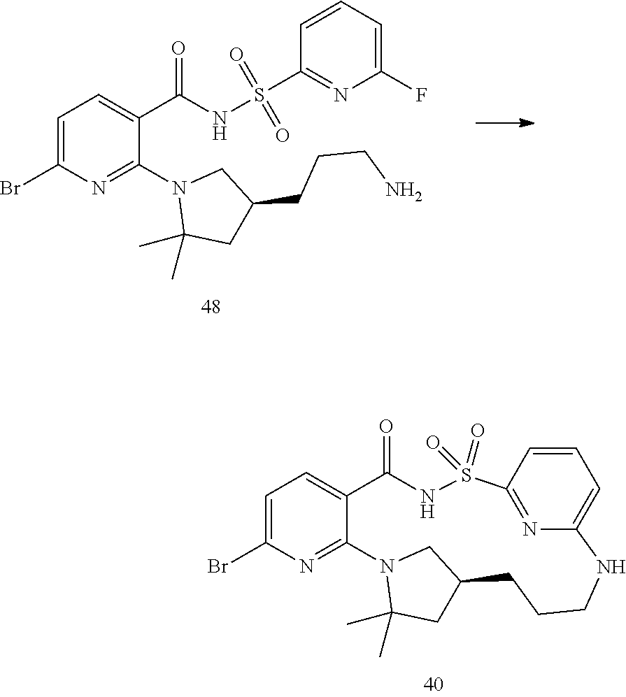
C1=C(Br)N=C2C(=C1)C(=O)NS(=O)(=O)C1=NC(=CC=C1)NCCCC1CC(C)(C)N2C1.C1=C(Br)N=C(N2C(C)(C)CC(CCCN)C2)C(C(=O)NS(C2=NC(F)=CC=C2)(=O)=O)=C1
